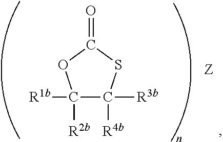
C1([R2b])([R1b])C([R4b])([R3b])SC(=O)O1
